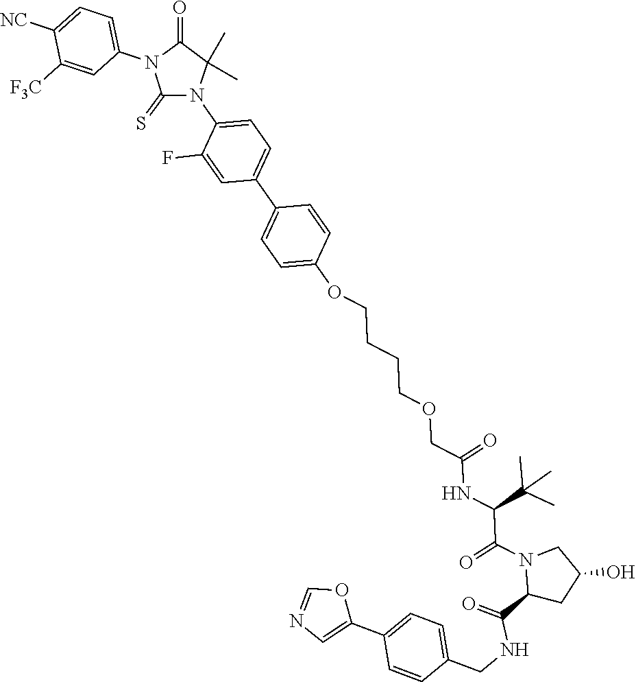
C1(C2=CN=CO2)=CC=C(CNC(=O)C2CC(O)CN2C(=O)C(NC(COCCCCOC2=CC=C(C3=CC=C(N4C(C)(C)C(=O)N(C5=CC=C([NC])C([F3C])=C5)C4=S)C(F)=C3)C=C2)=O)C(C)(C)C)C=C1
